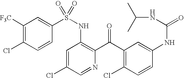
C1([F3C])=C(Cl)C=CC(S(NC2=C(C(C3=C(Cl)C=CC(NC(NC(C)C)=O)=C3)=O)N=CC(Cl)=C2)(=O)=O)=C1
